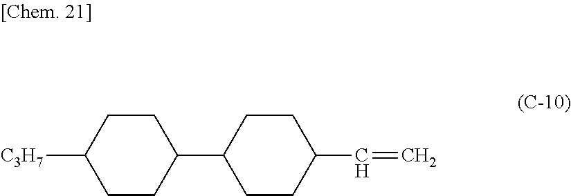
C1C(C2CCC([C3H7])CC2)CCC(C=C)C1
